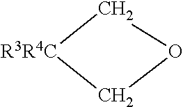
C1[R3R4C]CO1
